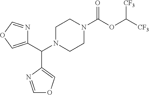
C(N1CCN(C(OC([CF3])[CF3])=O)CC1)(C1=COC=N1)C1=COC=N1
